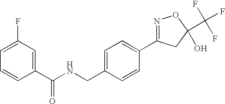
C1(C(NCC2=CC=C(C3=NOC(C(F)(F)F)(O)C3)C=C2)=O)=CC(F)=CC=C1
